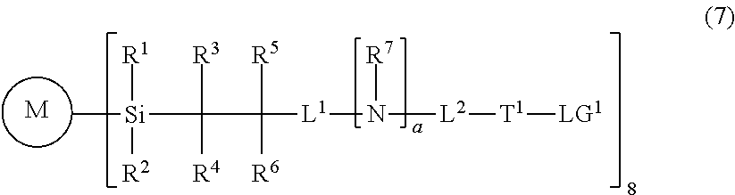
[M].C[Si]([R1])([R2])C([R3])([R4])C([R5])([R6])[L1]N([L2][T1][LG1])[R7]
